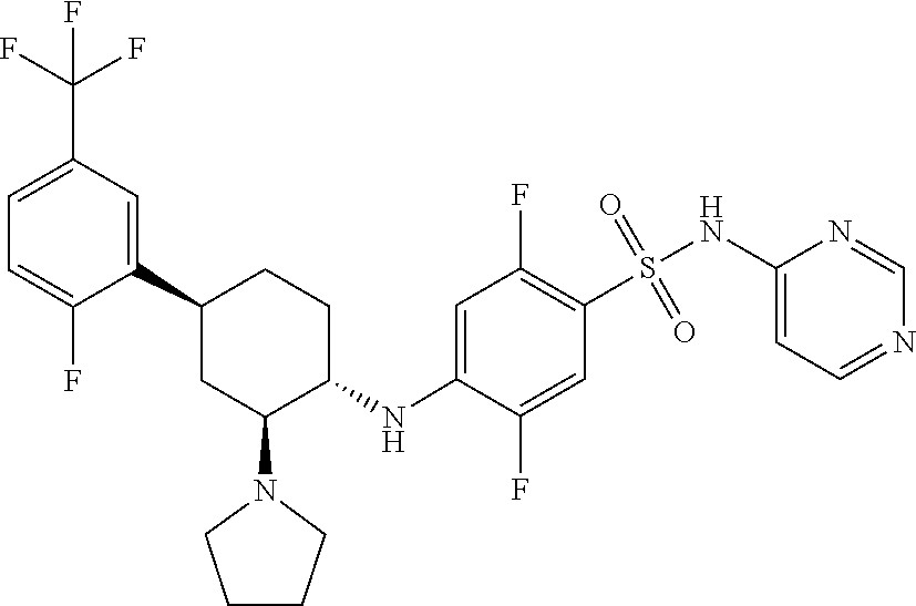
S(=O)(=O)(C1=C(F)C=C(NC2CCC(C3=CC(C(F)(F)F)=CC=C3F)CC2N2CCCC2)C(F)=C1)NC1=CC=NC=N1
